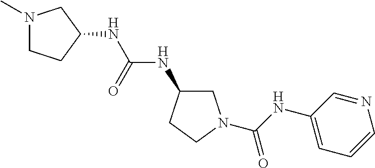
N1(C)CCC(NC(NC2CN(C(NC3=CC=CN=C3)=O)CC2)=O)C1
